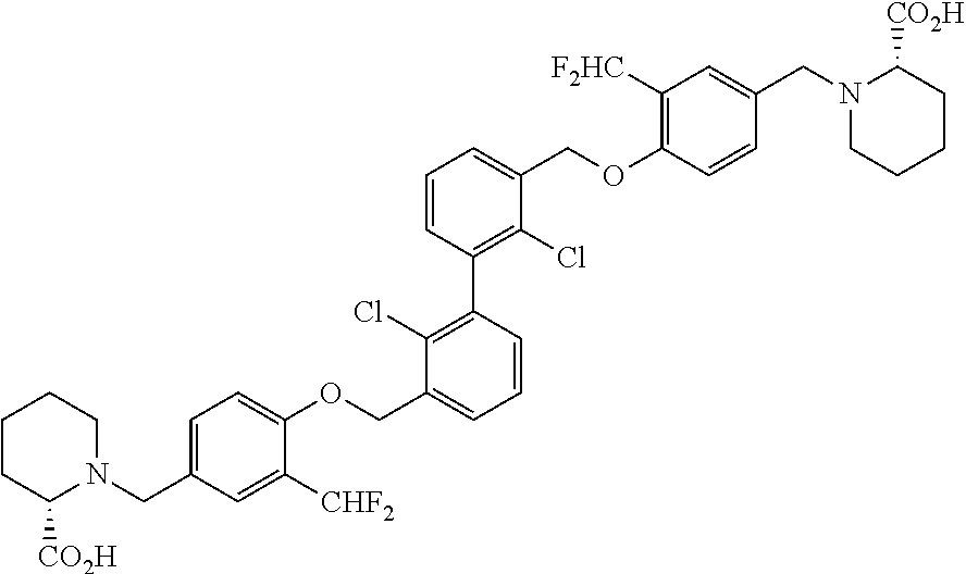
C(C1=CC=C(OCC2=CC=CC(C3=C(Cl)C(COC4=C([F2HC])C=C(CN5CCCCC5[CO2H])C=C4)=CC=C3)=C2Cl)C([CHF2])=C1)N1CCCCC1[CO2H]
